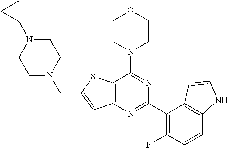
C12=C(N=C(C3=C(F)C=CC4=C3C=CN4)N=C1N1CCOCC1)C=C(CN1CCN(C3CC3)CC1)S2
